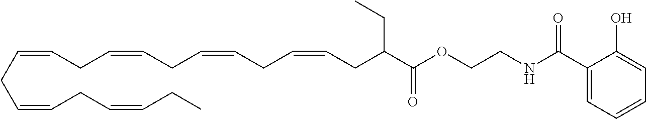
C(C=CCC=CCC=CCC=CCC(C(OCCNC(C1=CC=CC=C1O)=O)=O)CC)C=CCC=CCC
